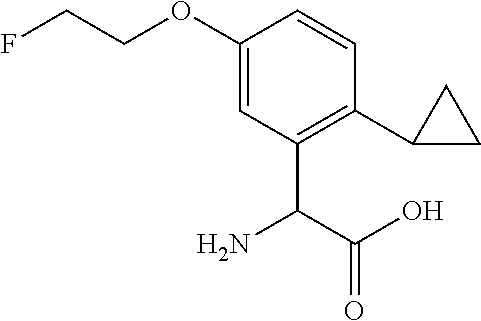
C(C(O)=O)(N)C1=C(C2CC2)C=CC(OCCF)=C1
